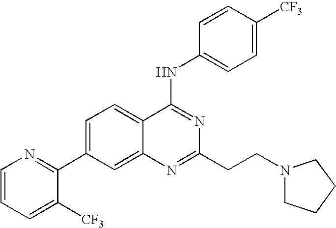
C1=CC=C([CF3])C(C2=CC=C3C(=C2)N=C(CCN2CCCC2)N=C3NC2=CC=C([CF3])C=C2)=N1
